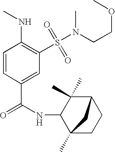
C1=CC(C(=O)NC2C3(C)CCC(C2(C)C)C3)=CC(S(N(CCOC)C)(=O)=O)=C1NC
